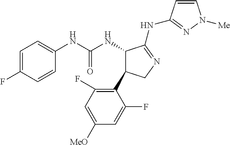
C1(NC(NC2C(C3=C(F)C=C([OMe])C=C3F)CN=C2NC2=NN([Me])C=C2)=O)=CC=C(F)C=C1
